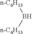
[n-C6H13]B[n-C6H13]
